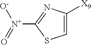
C1=C([X9])N=C([N+](=O)[O-])S1
